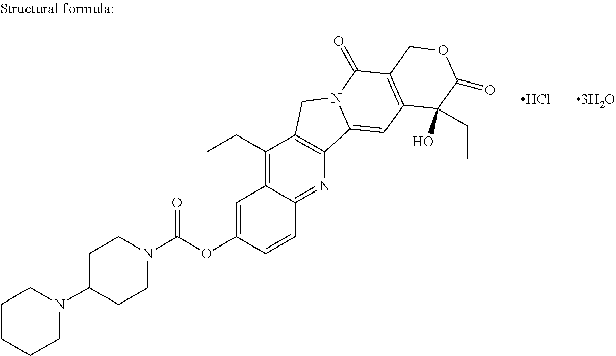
C1CCCN(C2CCN(C(OC3=CC4=C(CC)C5=C(N=C4C=C3)C3=CC4=C(C(=O)N3C5)COC(=O)C4(O)CC)=O)CC2)C1.Cl
